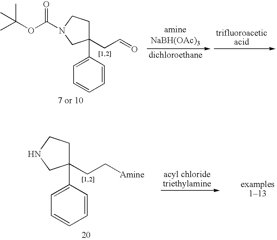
C1(CC=O)(C2=CC=CC=C2)CCN(C(OC(C)(C)C)=O)C1.C1(CC[Amine])(C2=CC=CC=C2)CCNC1
